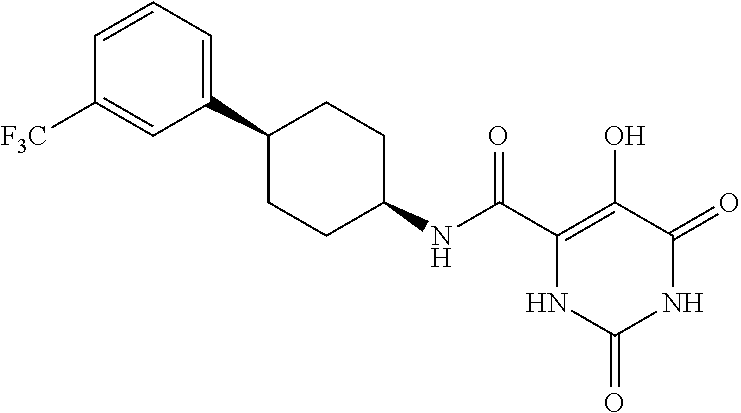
C(C1=C(O)C(=O)NC(=O)N1)(=O)NC1CCC(C2=CC=CC([F3C])=C2)CC1
